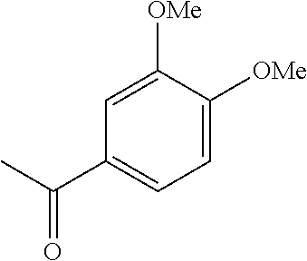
C1=C([OMe])C([OMe])=CC(C(C)=O)=C1
